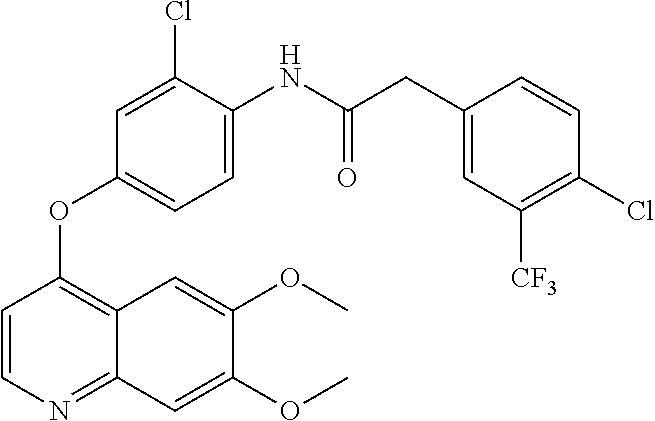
C1=CN=C2C(=C1OC1=CC=C(NC(CC3=CC([CF3])=C(Cl)C=C3)=O)C(Cl)=C1)C=C(OC)C(OC)=C2
